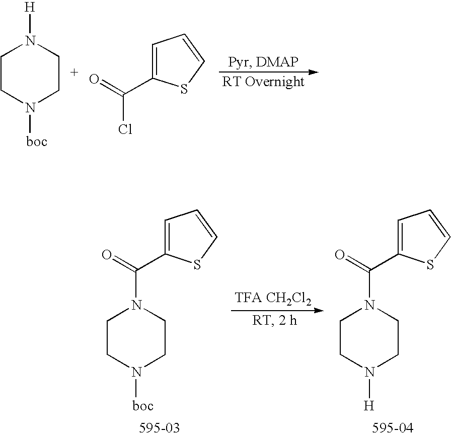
C1CN([boc])CCN1[H].C(Cl)(=O)C1=CC=CS1.C1CN([boc])CCN1C(=O)C1=CC=CS1.C1CN([H])CCN1C(=O)C1=CC=CS1
